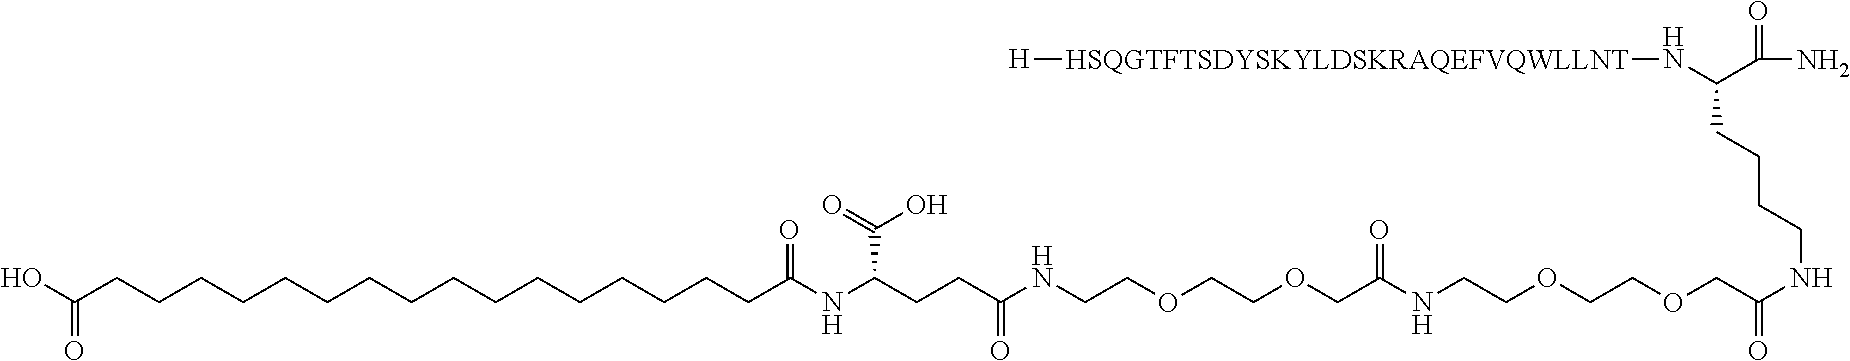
OC(CCCCCCCCCCCCCCCCC(NC(CCC(NCCOCCOCC(NCCOCCOCC(NCCCCC(N[HSQGTFTSDYSKYLDSKRAQEFVQWLLNT][H])C(=O)N)=O)=O)=O)C(O)=O)=O)=O
